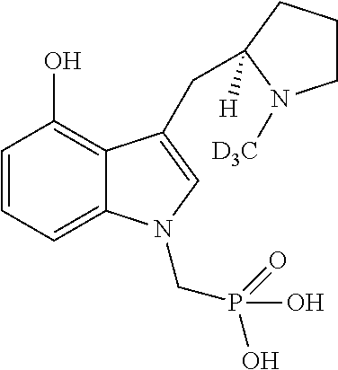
C1=CC=C2C(=C1O)C(CC1([H])CCCN1[D3C])=CN2CP(=O)(O)O
